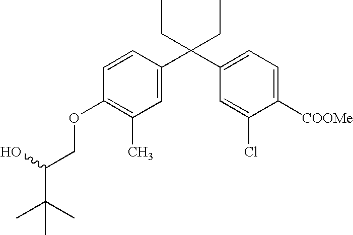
C1([COOMe])=CC=C(C(C2=CC(C)=C(OCC(C(C)(C)C)O)C=C2)(CC)CC)C=C1Cl
